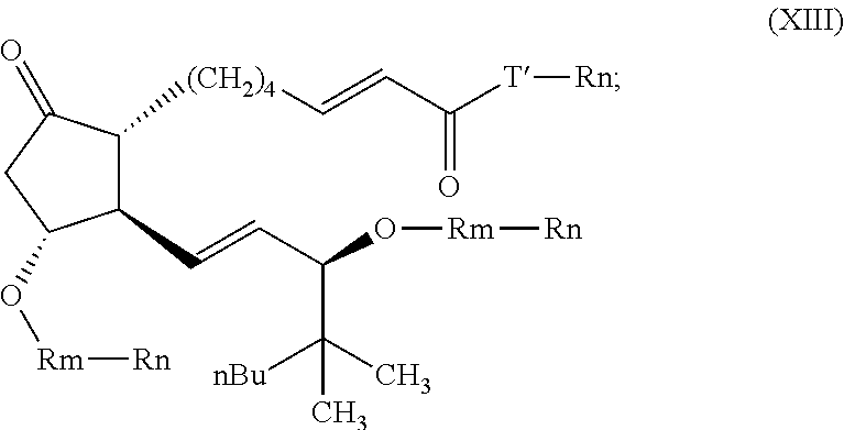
[(CH2)4](C1C(C=CC(O[Rm][Rn])C([nBu])(C)C)C(O[Rm][Rn])CC1=O)C=CC([T][Rn])=O
